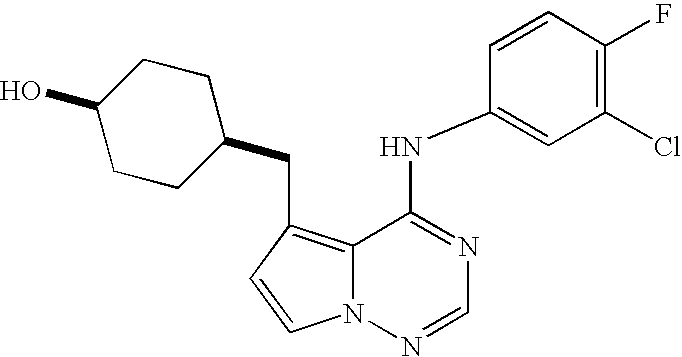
C1(O)CCC(CC2=C3N(N=CN=C3NC3=CC(Cl)=C(F)C=C3)C=C2)CC1
